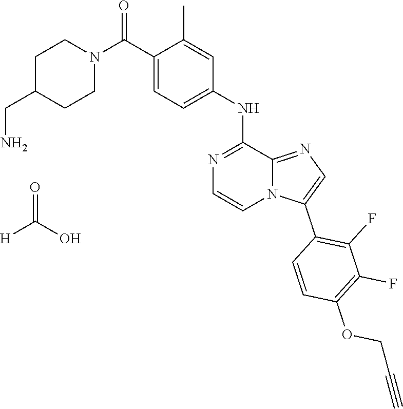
C1C(CN)CCN(C(C2=CC=C(NC3=NC=CN4C3=NC=C4C3=C(F)C(F)=C(OCC#C)C=C3)C=C2C)=O)C1.O=C(O)[H]
